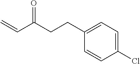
C=CC(CCC1=CC=C(Cl)C=C1)=O
